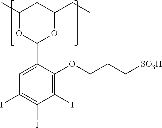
C1(C)OC(C2=CC(I)=C(I)C(I)=C2OCCC[SO3H])OC(CC)C1
